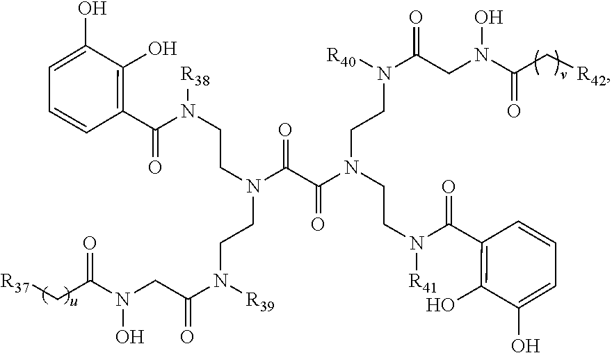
ON(CC(N(CCN(C(C(N(CCN(C(CN(O)C(C[R42])=O)=O)[R40])CCN([R41])C(C1=C(O)C(O)=CC=C1)=O)=O)=O)CCN([R38])C(C1=C(O)C(O)=CC=C1)=O)[R39])=O)C(C[R37])=O
